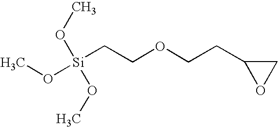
CO[Si](CCOCCC1OC1)(OC)OC
